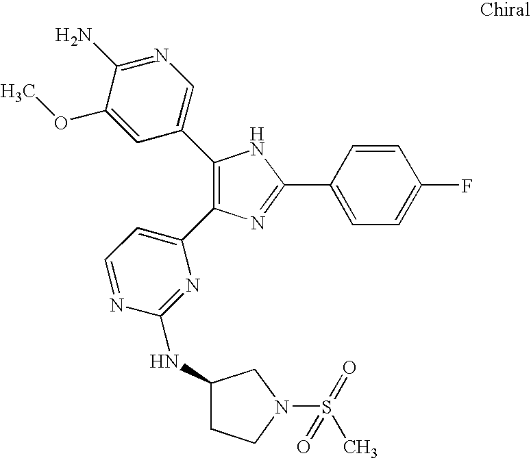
C1(C2=CN=C(N)C(OC)=C2)=C(C2=CC=NC(NC3CCN(S(=O)(C)=O)C3)=N2)N=C(C2=CC=C(F)C=C2)N1
